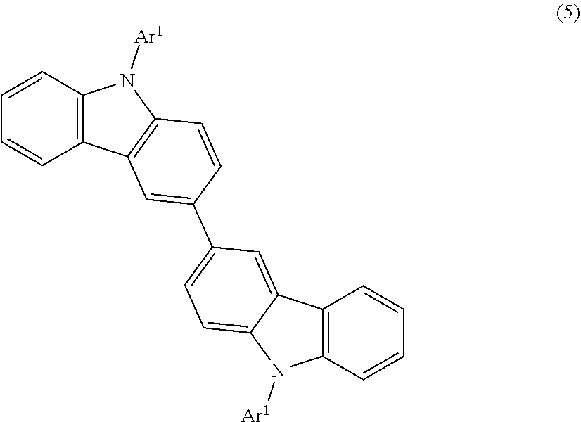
C1=CC2=C(C=C1)C1=C(N2[Ar1])C=CC(C2=CC=C3C(=C2)C2=C(N3[Ar1])C=CC=C2)=C1
